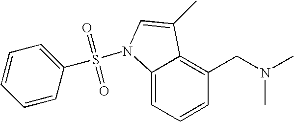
C1=CC=C2C(=C1CN(C)C)C(C)=CN2S(=O)(=O)C1=CC=CC=C1
